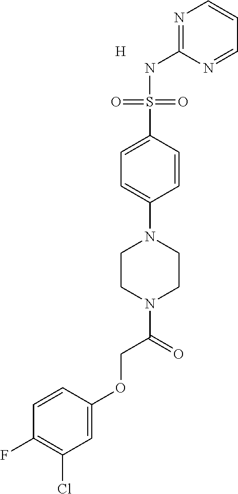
C1=C(OCC(=O)N2CCN(C3=CC=C(S(NC4=NC=CC=N4)(=O)=O)C=C3)CC2)C=CC(F)=C1Cl.[H]
